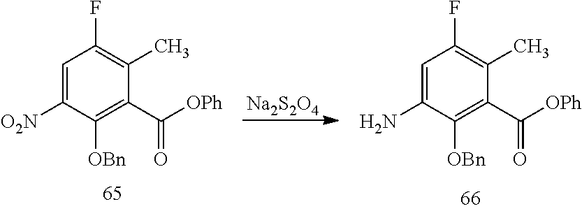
[Na2S2O4].C1=C(N)C([OBn])=C(C([OPh])=O)C(C)=C1F.C1=C([O2N])C([OBn])=C(C([OPh])=O)C(C)=C1F
